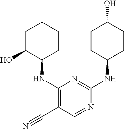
C1C(O)C(NC2=C(C#N)C=NC(NC3CCC(O)CC3)=N2)CCC1
